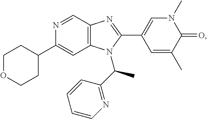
C1(C2CCOCC2)=CC2=C(C=N1)N=C(C1=CN(C)C(=O)C(C)=C1)N2C(C1=NC=CC=C1)C
